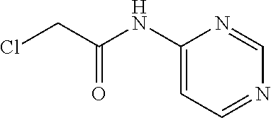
C1(NC(CCl)=O)=CC=NC=N1
